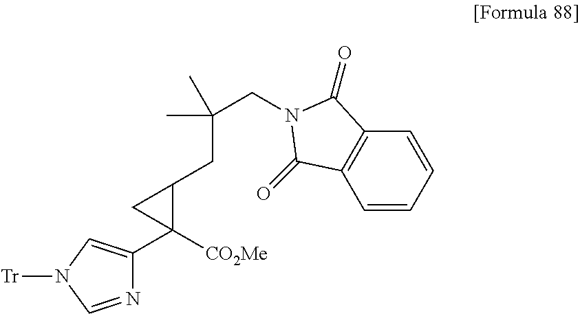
N1=CN([Tr])C=C1C1([CO2Me])C(CC(CN2C(=O)C3=C(C=CC=C3)C2=O)(C)C)C1
